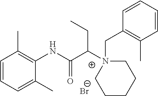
C1=CC=C(C)C(NC(C(N2(CC3=C(C)C=CC=C3)CCCCC2)CC)=O)=C1C.[Br-]
